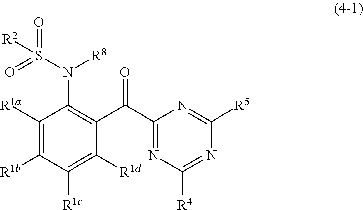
C1([R1a])=C([R1b])C([R1c])=C([R1d])C(C(C2=NC([R4])=NC([R5])=N2)=O)=C1N(S([R2])(=O)=O)[R8]
